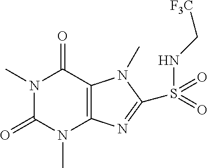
N1(C)C(=O)N(C)C2=C(C1=O)N(C)C(S(NC[F3C])(=O)=O)=N2
